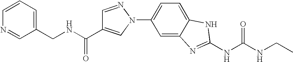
N1(C2=CC=C3C(=C2)N=C(NC(NCC)=O)N3)N=CC(C(NCC2=CC=CN=C2)=O)=C1
